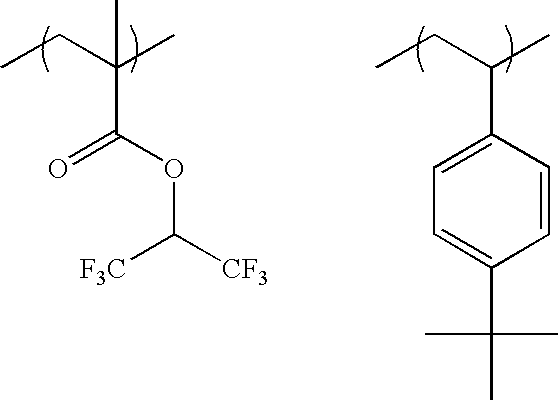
CCC(C)C1=CC=C(C(C)(C)C)C=C1.CCC(C)(C(OC([CF3])[F3C])=O)C
